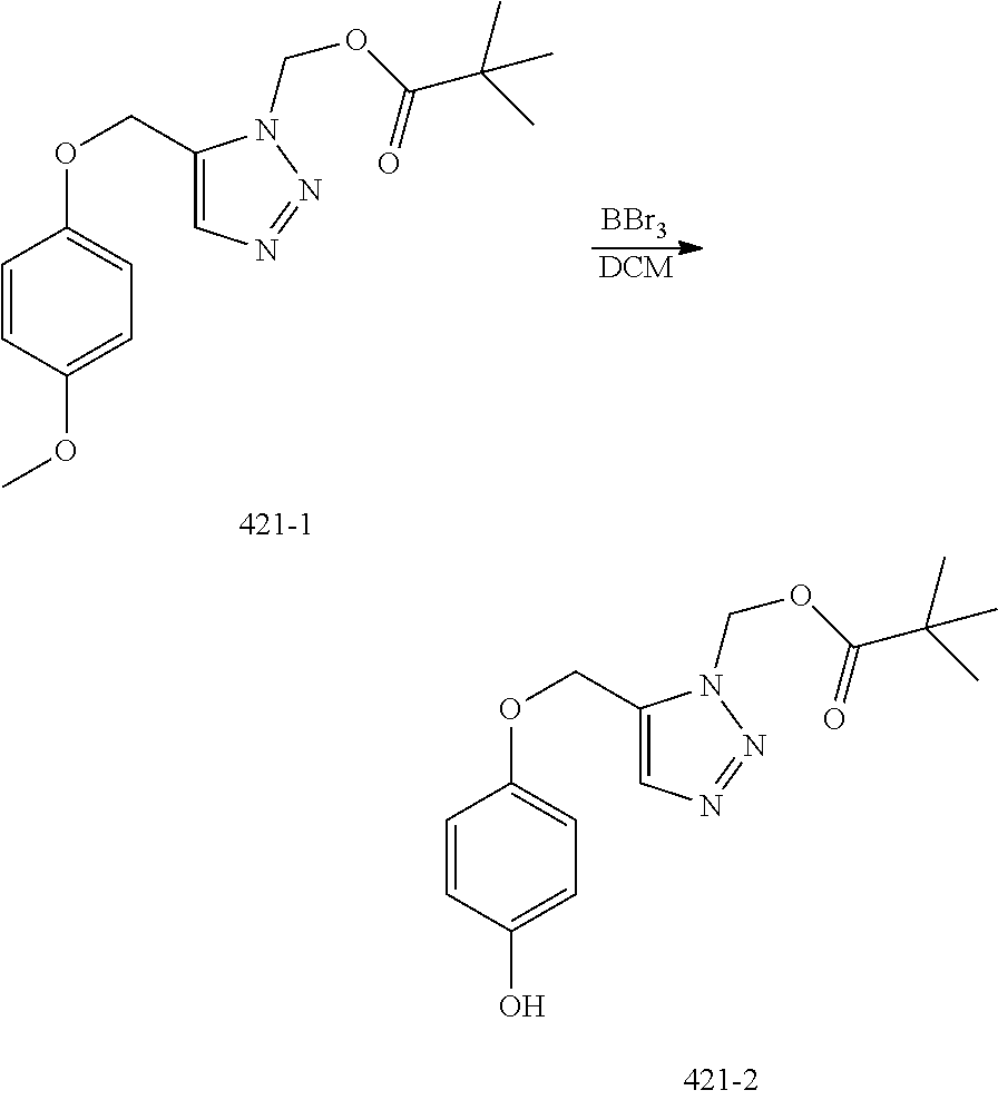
C1=CC(O)=CC=C1OCC1=CN=NN1COC(=O)C(C)(C)C.[DCM].[BBr3].C1=CC(OC)=CC=C1OCC1=CN=NN1COC(=O)C(C)(C)C
